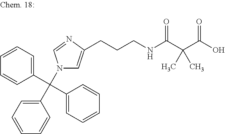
C1=CC=C(C(C2=CC=CC=C2)(C2=CC=CC=C2)N2C=C(CCCNC(C(C(O)=O)(C)C)=O)N=C2)C=C1
